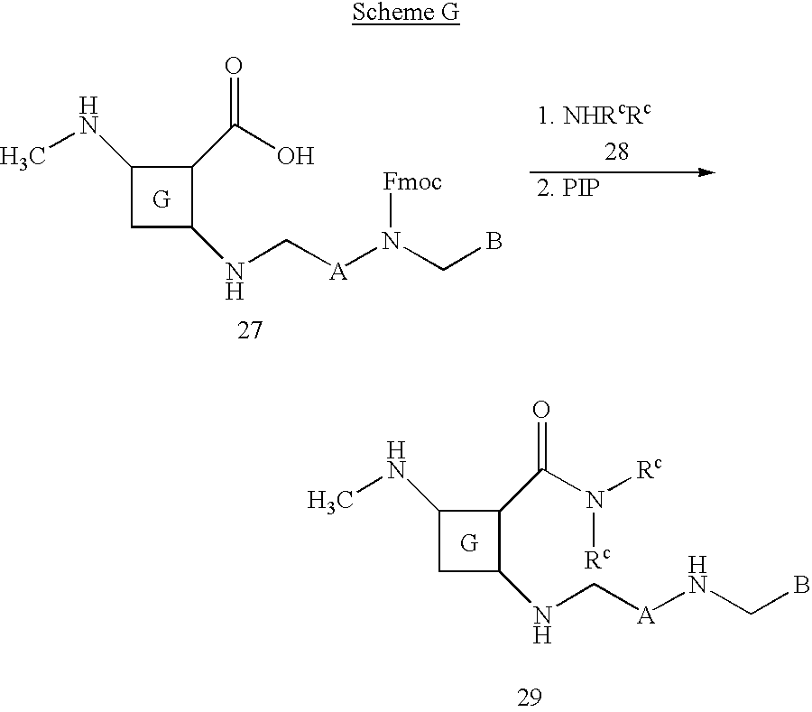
N(C)C1CC(NC[A]NCB)C1C(N([Rc])[Rc])=O.N(C)C1CC(NC[A]N(CB)[Fmoc])C1C(O)=O
